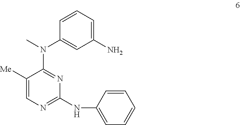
C1([Me])=CN=C(NC2=CC=CC=C2)N=C1N(C1=CC(N)=CC=C1)C
